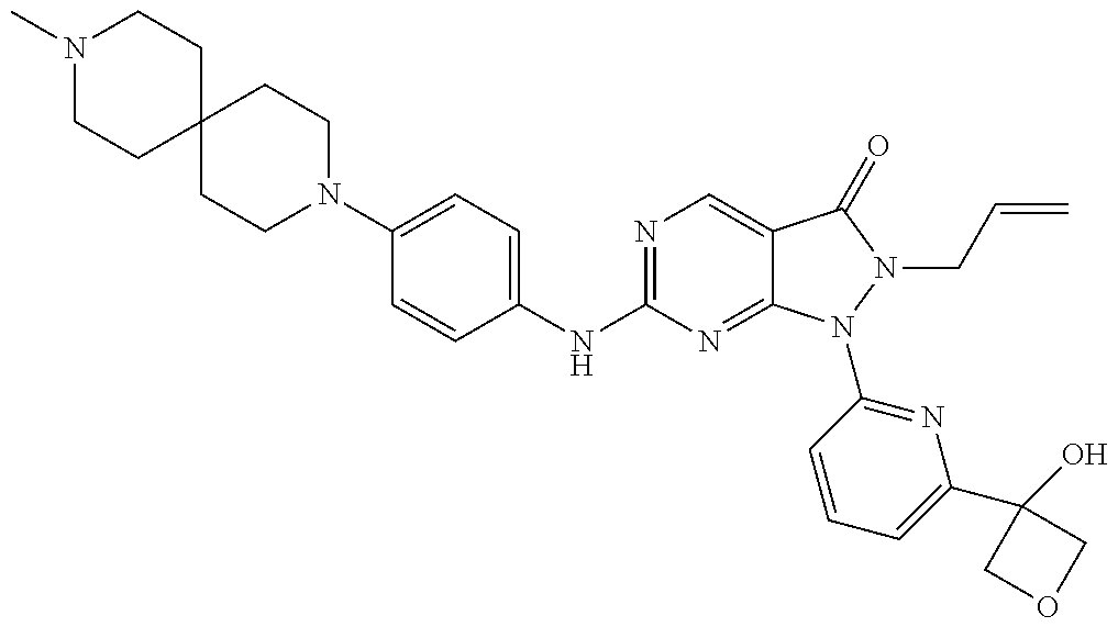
N1(C)CCC2(CC1)CCN(C1=CC=C(NC3=NC=C4C(=N3)N(C3=NC(C5(O)COC5)=CC=C3)N(CC=C)C4=O)C=C1)CC2
